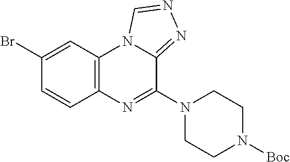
C12=C(C=C(Br)C=C1)N1C(=NN=C1)C(N1CCN([Boc])CC1)=N2
